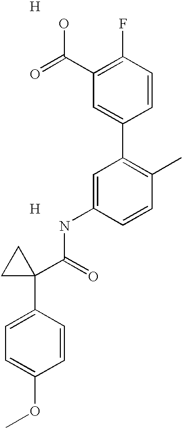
C1=C(NC(C2(C3=CC=C(OC)C=C3)CC2)=O)C=CC(C)=C1C1=CC(C(=O)O)=C(F)C=C1.[H].[H]
